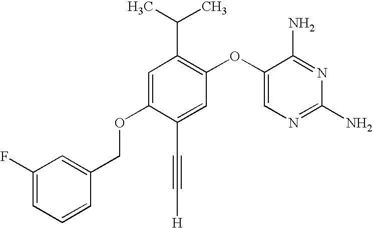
C1=C(OCC2=CC(F)=CC=C2)C(C#C[H])=CC(OC2=CN=C(N)N=C2N)=C1C(C)C
